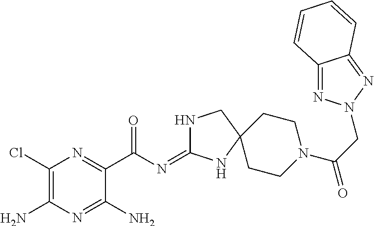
C1(Cl)=C(N)N=C(N)C(C(=O)N=C2NCC3(N2)CCN(C(=O)CN2N=C4C(=N2)C=CC=C4)CC3)=N1
